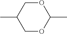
C1C(C)COC(C)O1
